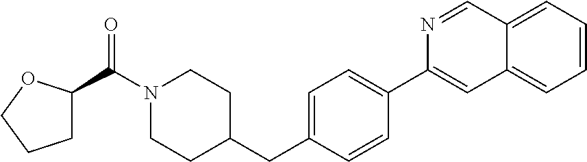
N1(C(C2CCCO2)=O)CCC(CC2=CC=C(C3=CC4=CC=CC=C4C=N3)C=C2)CC1
